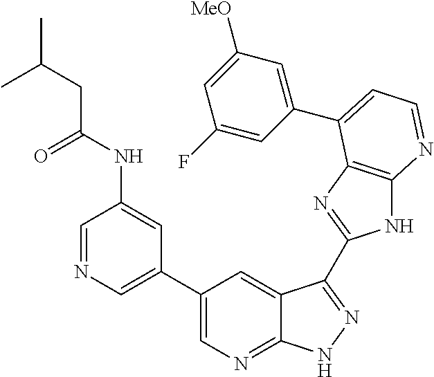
C1(C2=CN=CC(NC(CC(C)C)=O)=C2)=CN=C2C(=C1)C(C1=NC3=C(N1)N=CC=C3C1=CC([MeO])=CC(F)=C1)=NN2
